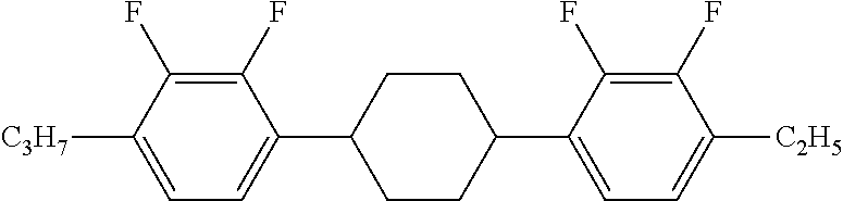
C1(F)=C(F)C([C3H7])=CC=C1C1CCC(C2=CC=C([C2H5])C(F)=C2F)CC1
